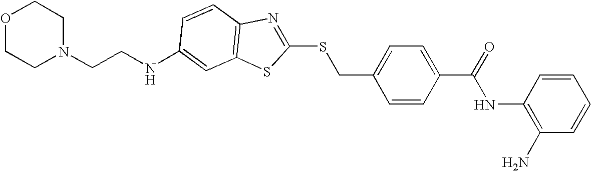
C1(SCC2=CC=C(C(=O)NC3=C(N)C=CC=C3)C=C2)=NC2=C(S1)C=C(NCCN1CCOCC1)C=C2
